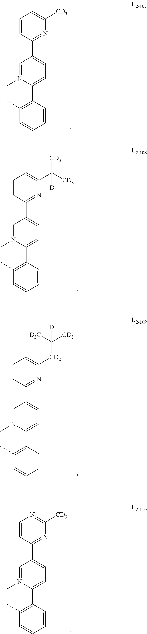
C1(C2=NC([CD3])=CC=C2)=CC=C(C2=C(C)C=CC=C2)N(C)=C1.C1(C2=NC(C([CD3])([CD3])[D])=CC=C2)=CC=C(C2=C(C)C=CC=C2)N(C)=C1.C1(C2=NC([CD2]C([CD3])([D3C])[D])=CC=C2)=CC=C(C2=C(C)C=CC=C2)N(C)=C1.C1(C2=NC([CD3])=NC=C2)=CC=C(C2=C(C)C=CC=C2)N(C)=C1
